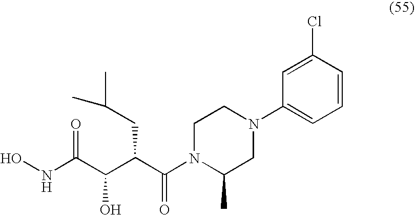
ONC(C(C(C(N1C(C)CN(C2=CC=CC(Cl)=C2)CC1)=O)CC(C)C)O)=O
